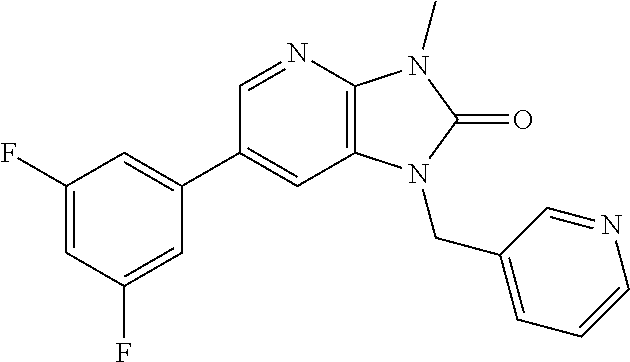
C1(C2=CC(F)=CC(F)=C2)=CC2=C(N=C1)N(C)C(=O)N2CC1=CC=CN=C1
